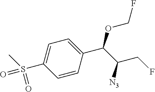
C1=C(S(=O)(C)=O)C=CC(C(OCF)C(CF)[N3])=C1
